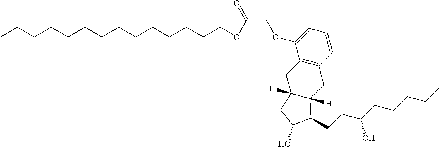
CCCCCCCCCCCCCCOC(COC1=CC=CC2=C1CC1([H])C([H])(C2)C(CCC(CCCCC)O)C(O)C1)=O
